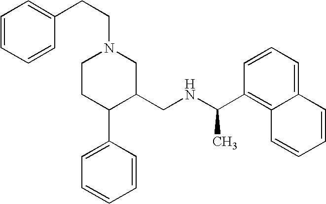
C1CC(C2=CC=CC=C2)C(CNC(C2=C3C(=CC=C2)C=CC=C3)C)CN1CCC1=CC=CC=C1
